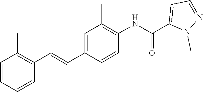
C1(C=CC2=C(C)C=CC=C2)=CC(C)=C(NC(C2=CC=NN2C)=O)C=C1
